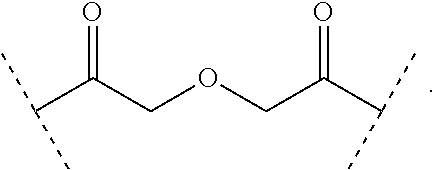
C(C(COCC(C(C)C)=O)=O)(C)C
